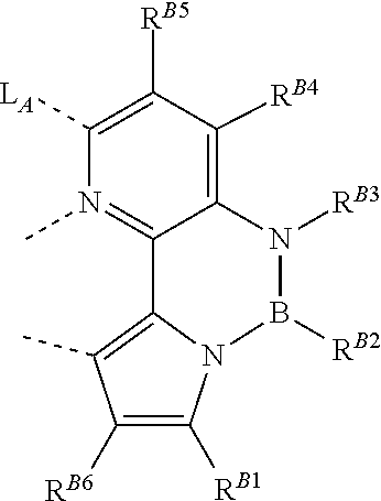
C1([LA])=C([RB5])C([RB4])=C2C(=N1C)C1=C(C)C([RB6])=C([RB1])N1B([RB2])N2[RB3]
